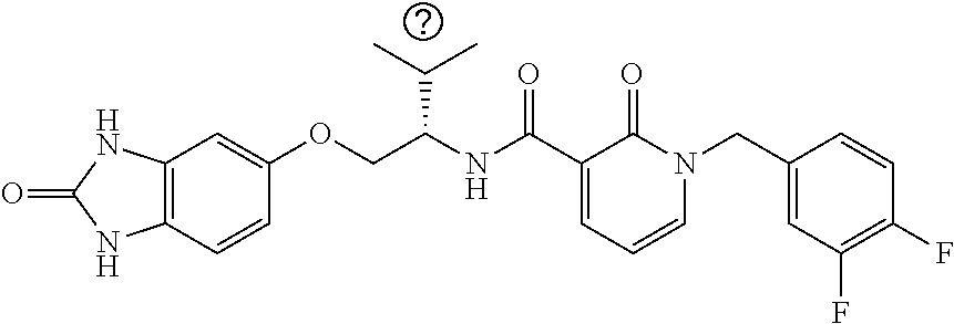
C12=C(C=CC(OCC(NC(C3=CC=CN(CC4=CC(F)=C(F)C=C4)C3=O)=O)C(C)C)=C1)NC(=O)N2
